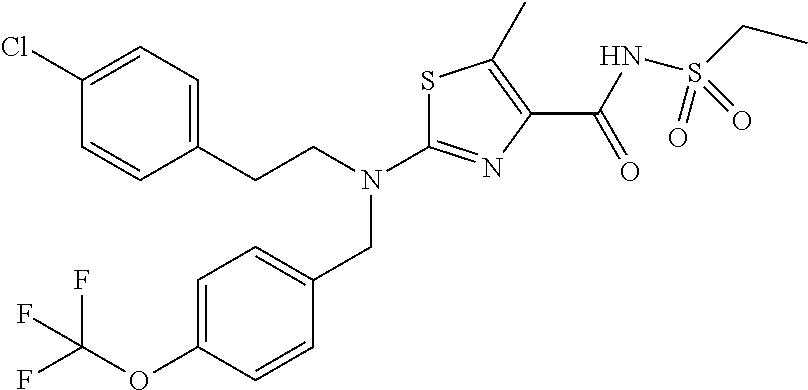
S1C(N(CCC2=CC=C(Cl)C=C2)CC2=CC=C(OC(F)(F)F)C=C2)=NC(C(NS(CC)(=O)=O)=O)=C1C
